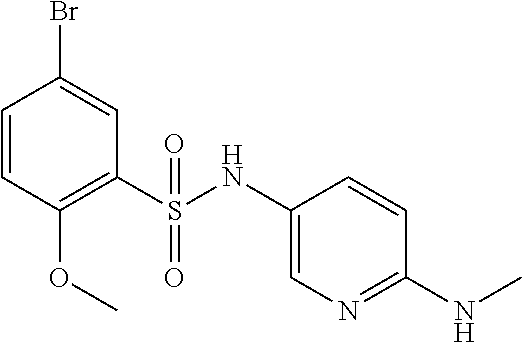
C1=CC(OC)=C(S(NC2=CN=C(NC)C=C2)(=O)=O)C=C1Br
